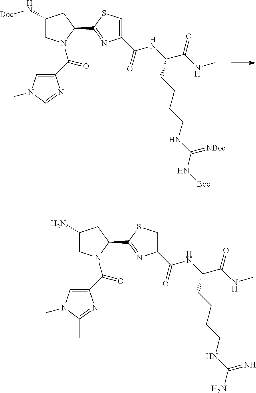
C1(N[Boc])CN(C(C2=CN(C)C(C)=N2)=O)C(C2=NC(C(=O)NC(C(NC)=O)CCCCNC(N[Boc])=[NBoc])=CS2)C1.C1(N)CN(C(C2=CN(C)C(C)=N2)=O)C(C2=NC(C(=O)NC(C(NC)=O)CCCCNC(N)=N)=CS2)C1
